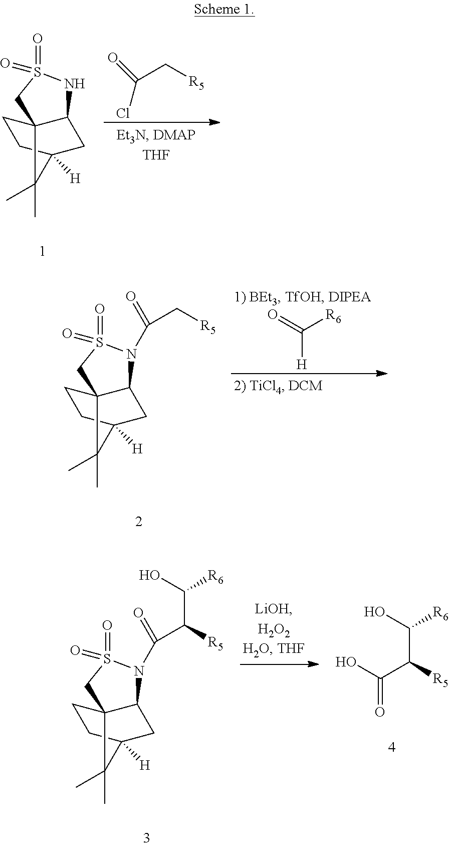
C1C23C(CC([H])(C1)C2(C)C)NS(=O)(=O)C3.C(Cl)(C[R5])=O.C1C23C(CC([H])(C1)C2(C)C)N(C(=O)C[R5])S(=O)(=O)C3.[H]C(=O)[R6].C1C23C(CC([H])(C1)C2(C)C)N(C(=O)C([R5])C(O)[R6])S(=O)(=O)C3.C(C([R5])C(O)[R6])(O)=O
